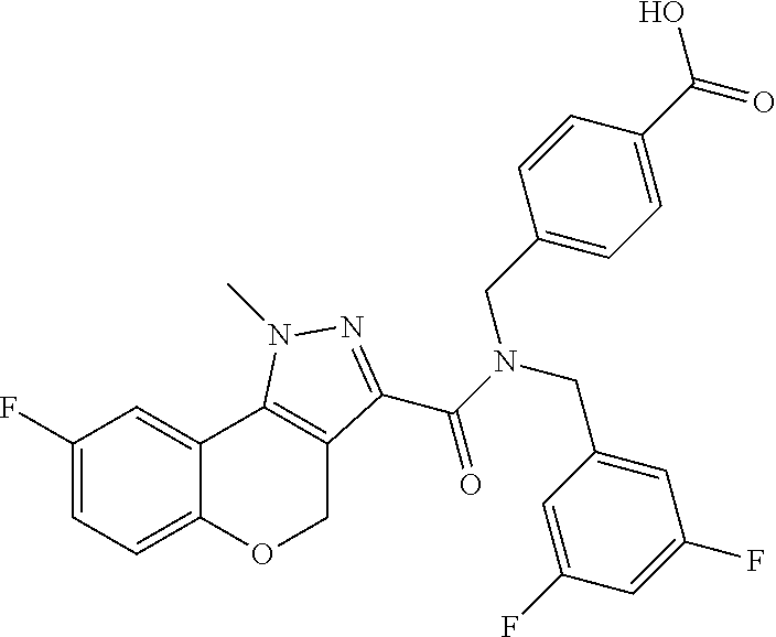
C1(F)=CC=C2C(=C1)C1=C(CO2)C(C(N(CC2=CC(F)=CC(F)=C2)CC2=CC=C(C(O)=O)C=C2)=O)=NN1C
